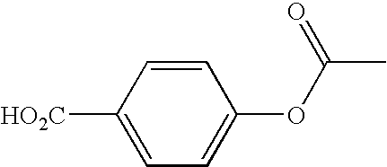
C1=CC([HO2C])=CC=C1OC(=O)C
